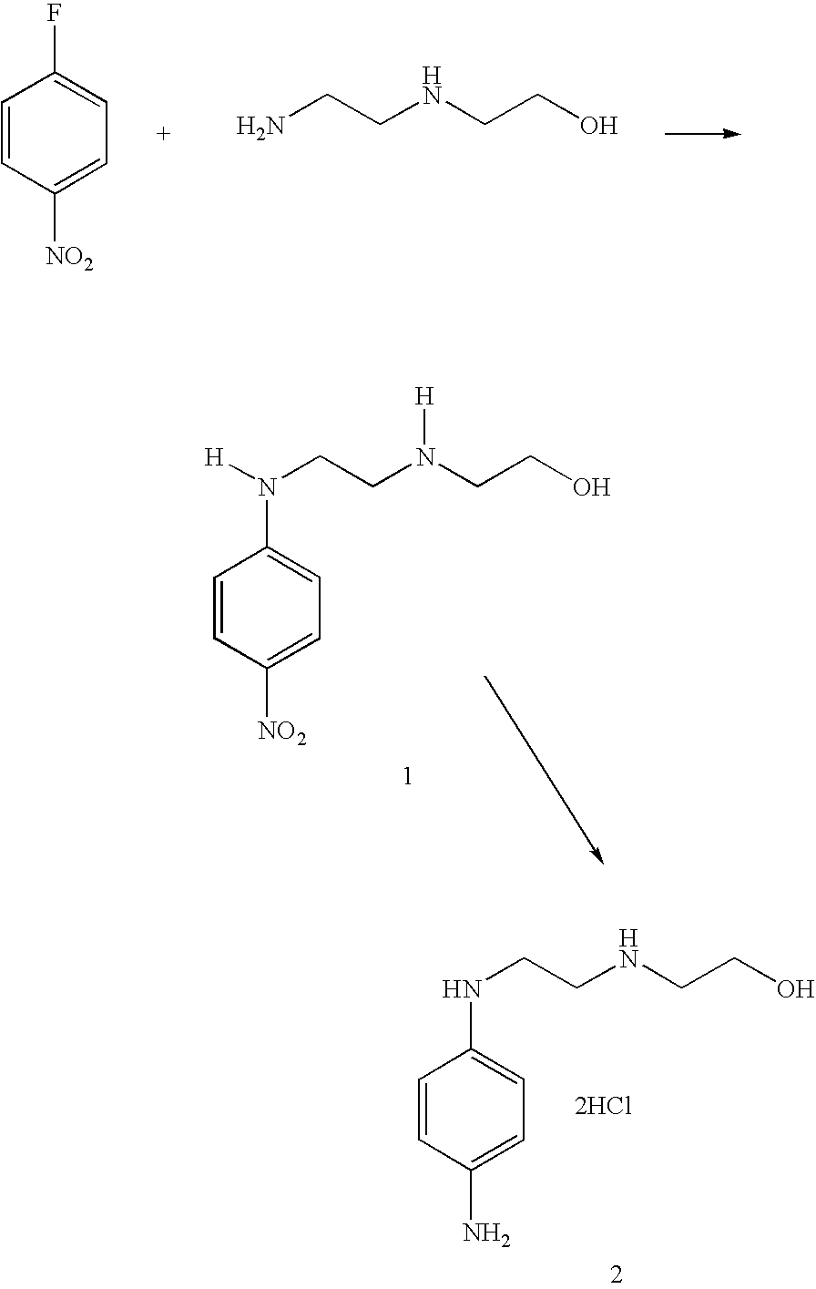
C1=CC(N)=CC=C1NCCNCCO.[2HCl].C1=CC([NO2])=CC=C1F.NCCNCCO.C1=CC([NO2])=CC=C1N([H])CCN(CCO)[H]
